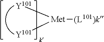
[Met]([(L101)k])([Y101])[Y101]
